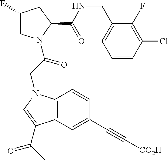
C1=CC(Cl)=C(F)C(CNC(C2CC(F)CN2C(CN2C3=C(C(C(C)=O)=C2)C=C(C#C[CO2H])C=C3)=O)=O)=C1
